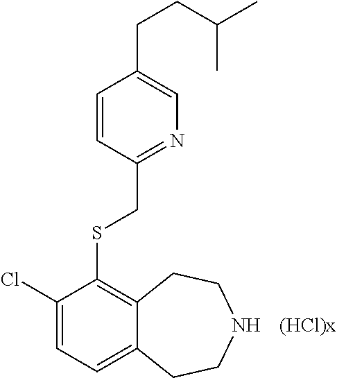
C1=CC(CSC2=C3C(=CC=C2Cl)CCNCC3)=NC=C1CCC(C)C
